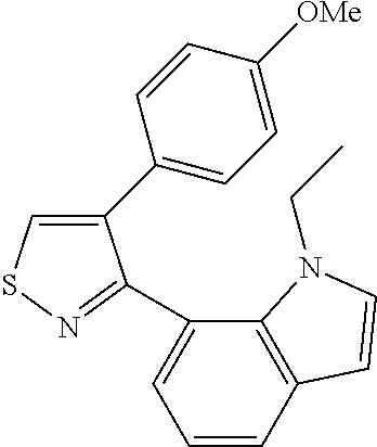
C1(C2=CC=C([OMe])C=C2)=CSN=C1C1=CC=CC2=C1N(CC)C=C2
